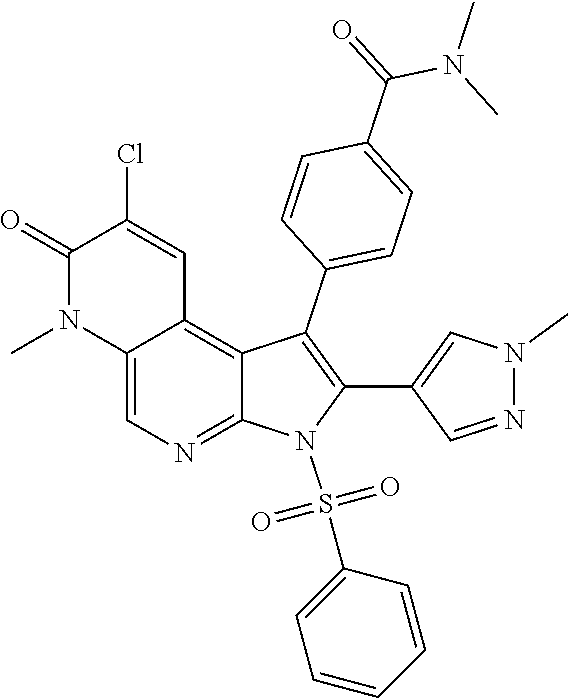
C12=CN=C3C(=C1C=C(Cl)C(=O)N2C)C(C1=CC=C(C(=O)N(C)C)C=C1)=C(C1=CN(C)N=C1)N3S(=O)(=O)C1=CC=CC=C1
